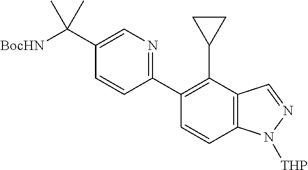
[BocHN]C(C1=CN=C(C2=C(C3CC3)C3=C(C=C2)N([THP])N=C3)C=C1)(C)C
